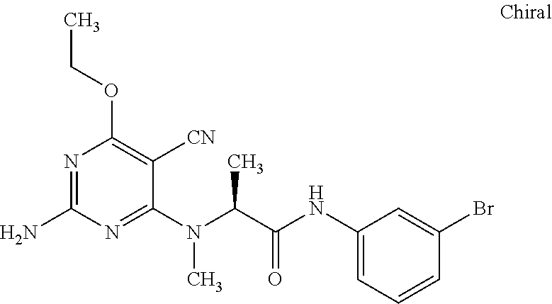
C1(N(C(C(NC2=CC=CC(Br)=C2)=O)C)C)=NC(N)=NC(OCC)=C1[CN]
